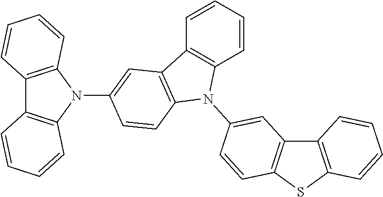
C12=C(N(C3=CC4=C(C=C3)N(C3=CC5=C(SC6=C5C=CC=C6)C=C3)C3=C4C=CC=C3)C3=C1C=CC=C3)C=CC=C2
